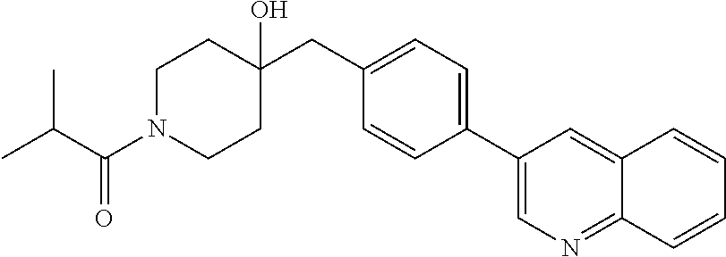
C1N(C(C(C)C)=O)CCC(CC2=CC=C(C3=CN=C4C(=C3)C=CC=C4)C=C2)(O)C1
